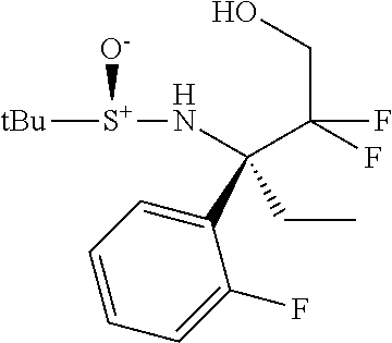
[S+]([tBu])(NC(C(F)(CO)F)(C1=CC=CC=C1F)CC)[O-]
